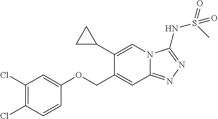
C1(Cl)=C(Cl)C=CC(OCC2=CC3=NN=C(NS(=O)(C)=O)N3C=C2C2CC2)=C1
